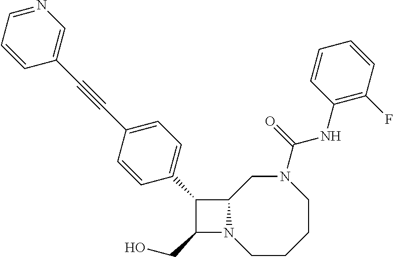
C1(CO)N2C(C1C1=CC=C(C#CC3=CN=CC=C3)C=C1)CN(C(NC1=C(F)C=CC=C1)=O)CCCC2
